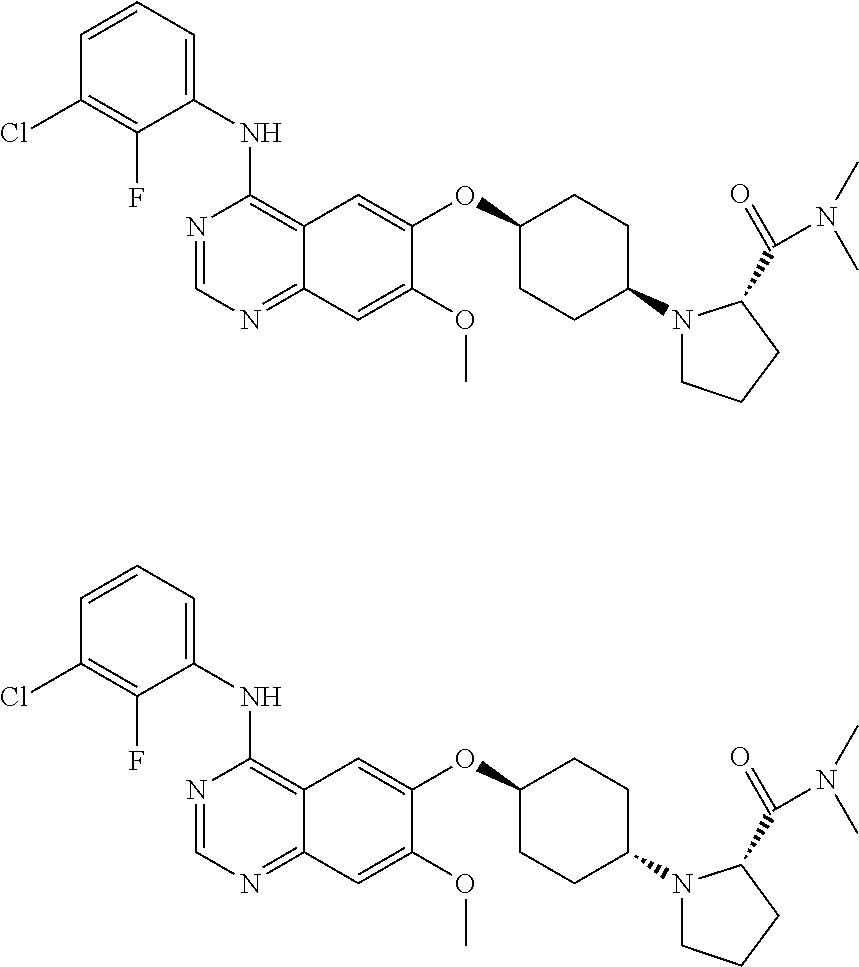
N1=CN=C2C(=C1NC1=CC=CC(Cl)=C1F)C=C(OC1CCC(N3CCCC3C(=O)N(C)C)CC1)C(OC)=C2.N1=CN=C2C(=C1NC1=CC=CC(Cl)=C1F)C=C(OC1CCC(N3CCCC3C(=O)N(C)C)CC1)C(OC)=C2
